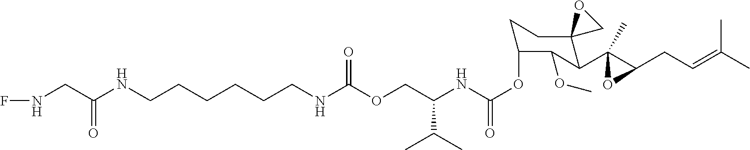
O(CC(NC(OC1CCC2(C(C3(C)C(CC=C(C)C)O3)C1OC)CO2)=O)C(C)C)C(NCCCCCCNC(CNF)=O)=O
